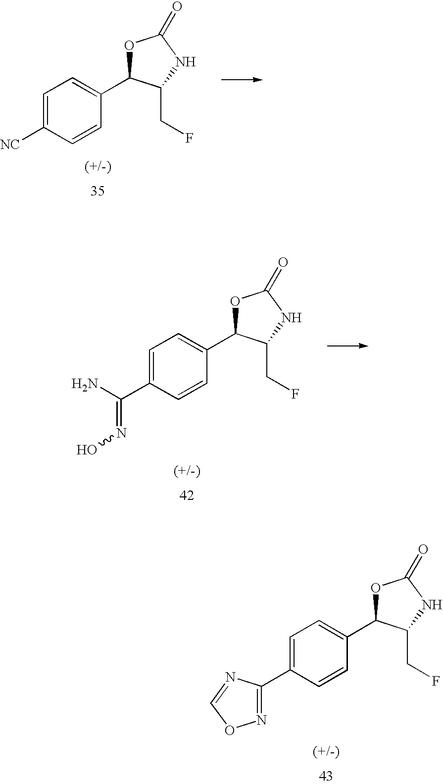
C1=C([NC])C=CC(C2OC(=O)NC2CF)=C1.C1=C(C(N)=NO)C=CC(C2OC(=O)NC2CF)=C1.C1=C(C2=NOC=N2)C=CC(C2OC(=O)NC2CF)=C1
